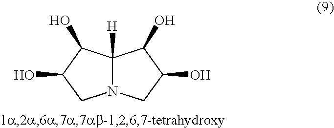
N12C([H])(C(O)C(O)C1)C(O)C(O)C2
